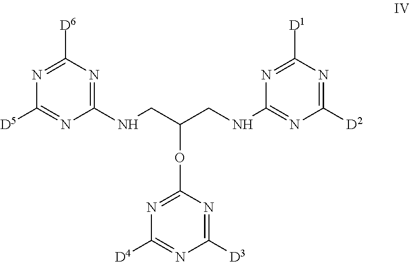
[D5]C1=NC(NCC(CNC2=NC([D2])=NC([D1])=N2)OC2=NC([D4])=NC([D3])=N2)=NC([D6])=N1
